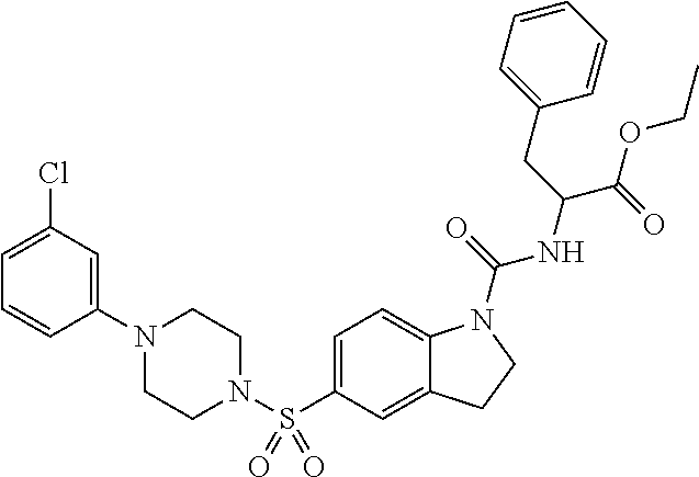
C1(N2CCN(S(C3=CC=C4C(=C3)CCN4C(=O)NC(C(OCC)=O)CC3=CC=CC=C3)(=O)=O)CC2)=CC(Cl)=CC=C1
